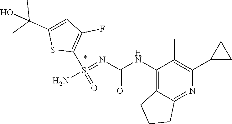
N(=S(C1=C(F)C=C(C(C)(O)C)S1)(=O)N)C(NC1=C2CCCC2=NC(C2CC2)=C1C)=O
